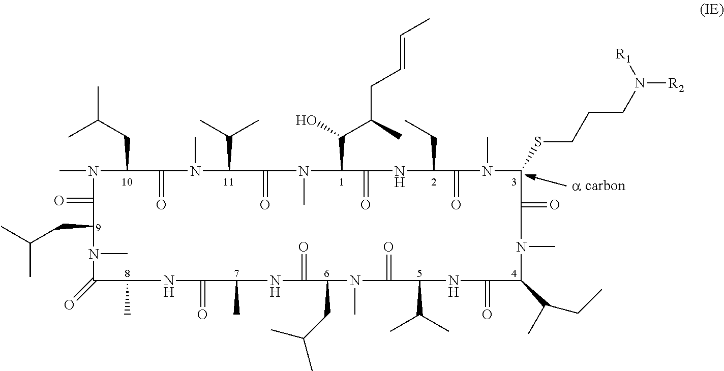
CN1C(CC(C)C)C(=O)N(C)C(C(C)C)C(=O)N(C)C(C(O)C(CC=CC)C)C(=O)NC(CC)C(=O)N(C)C(SCCCN([R1])[R2])C(=O)N(C)C(C(CC)C)C(=O)NC(C(C)C)C(=O)N(C)C(CC(C)C)C(=O)NC(C)C(=O)NC(C)C(=O)N(C)C(CC(C)C)C1=O
